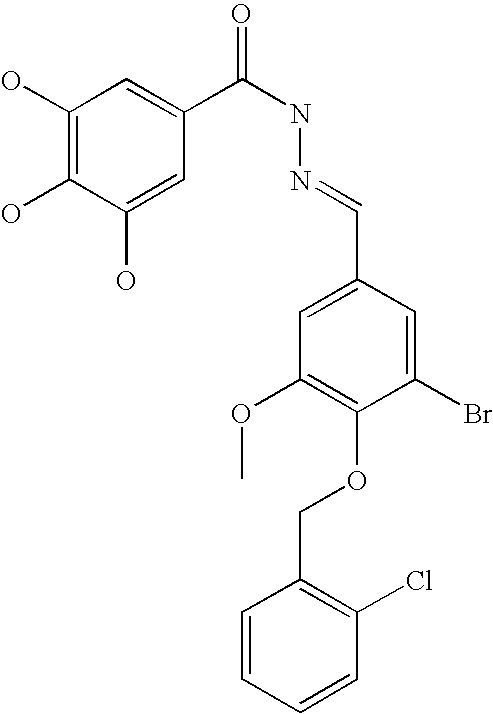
C1(O)=C(O)C(O)=CC(C(NN=CC2=CC(OC)=C(OCC3=C(Cl)C=CC=C3)C(Br)=C2)=O)=C1
